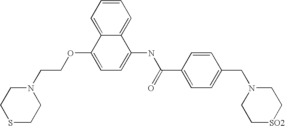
C1=CC=C2C(=C1)C(NC(C1=CC=C(CN3CC[SO2]CC3)C=C1)=O)=CC=C2OCCN1CCSCC1
